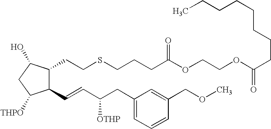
C1(C=CC(CC2=CC=CC(COC)=C2)[OTHP])C(CCSCCCC(OCCOC(CCCCCCCC)=O)=O)C(O)CC1[THPO]
